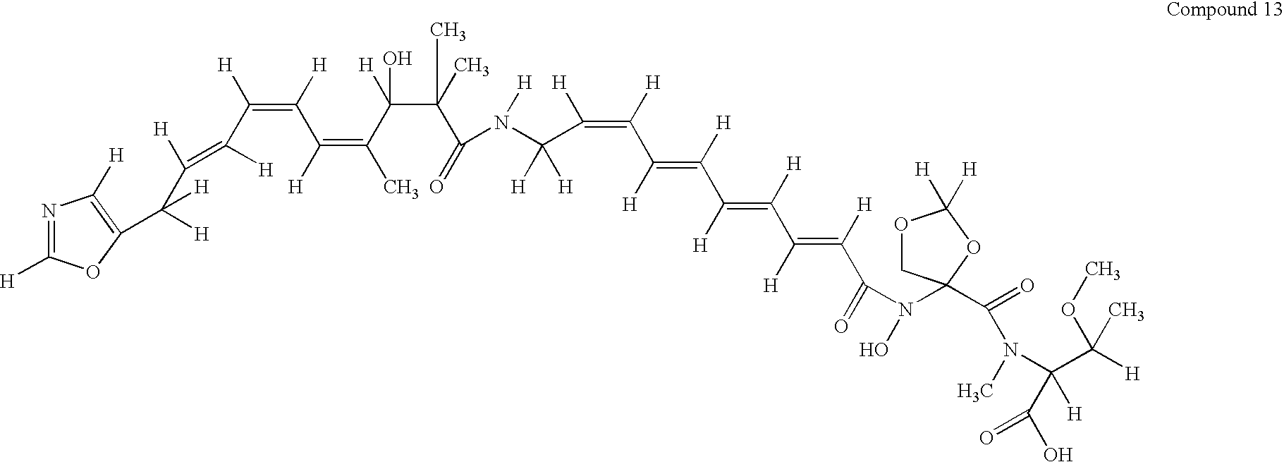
N1=C([H])OC(C([H])(C([H])=C([H])C(=C(C(=C(C)C(C(C(=O)N(C(C(=C(C(=C(C(=C(C(=C(C(=O)N(O)C2(C(=O)N(C)C(C([H])(OC)C)([H])C(O)=O)COC([H])([H])O2)[H])[H])[H])[H])[H])[H])[H])[H])([H])[H])[H])(C)C)([H])O)[H])[H])[H])[H])=C1[H]
